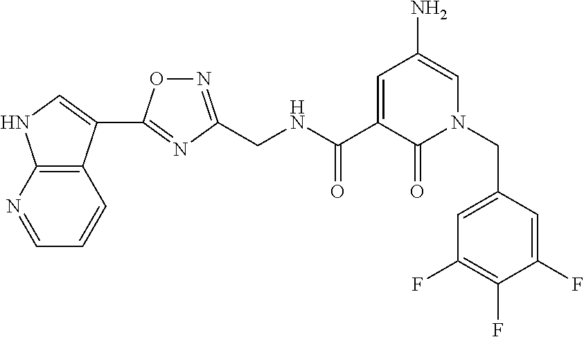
C1=NC2=C(C=C1)C(C1=NC(CNC(C3=CC(N)=CN(CC4=CC(F)=C(F)C(F)=C4)C3=O)=O)=NO1)=CN2
